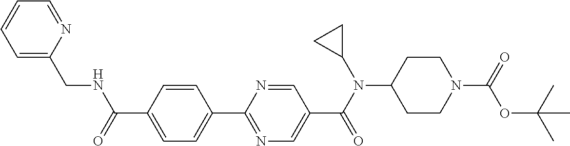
C1(C(=O)NCC2=CC=CC=N2)=CC=C(C2=NC=C(C(N(C3CC3)C3CCN(C(=O)OC(C)(C)C)CC3)=O)C=N2)C=C1
